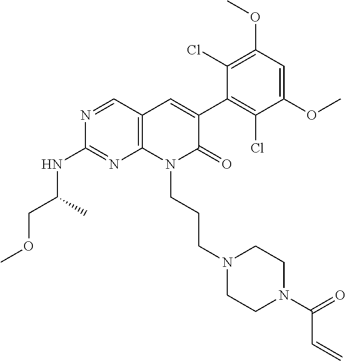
C1(NC(C)COC)=NC2=C(C=C(C3=C(Cl)C(OC)=CC(OC)=C3Cl)C(=O)N2CCCN2CCN(C(C=C)=O)CC2)C=N1
